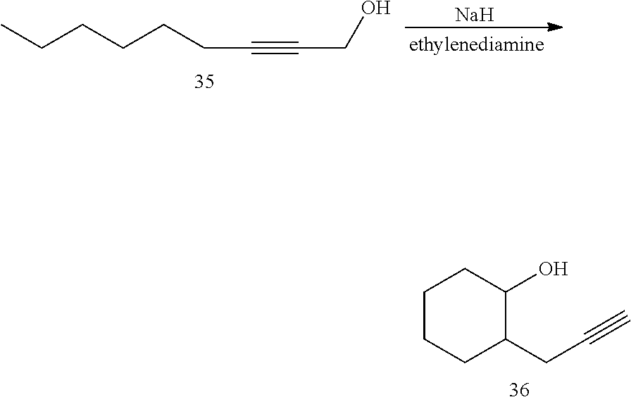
CCCCCCC#CCO.[Na].C1CCC(CC#C)C(O)C1
